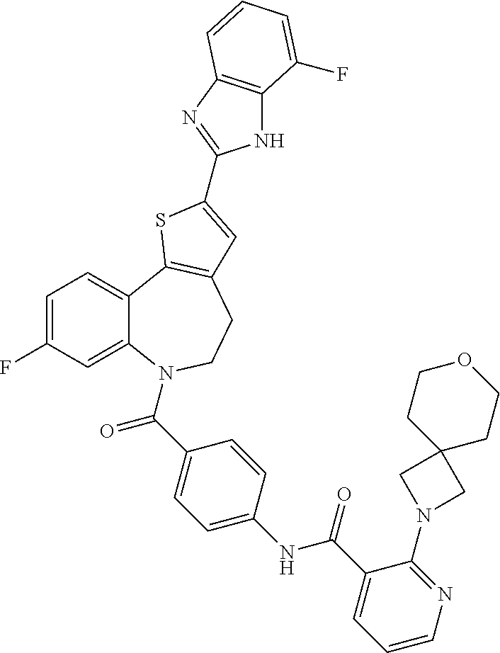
C1=C(F)C=C2C(=C1)C1=C(CCN2C(C2=CC=C(NC(C3=CC=CN=C3N3CC4(C3)CCOCC4)=O)C=C2)=O)C=C(C2=NC3=C(N2)C(F)=CC=C3)S1
